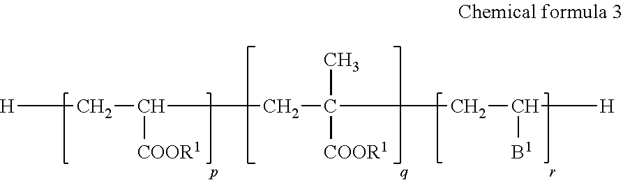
[H]CC(CC(CC([H])[B1])(C)[COOR1])[COOR1]
